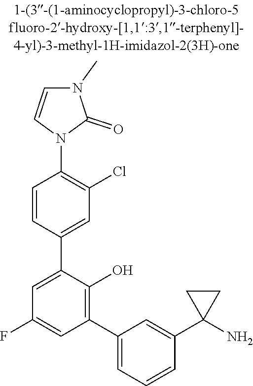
C1(C2=CC(F)=CC(C3=CC=CC(C4(N)CC4)=C3)=C2O)=CC(Cl)=C(N2C=CN(C)C2=O)C=C1
